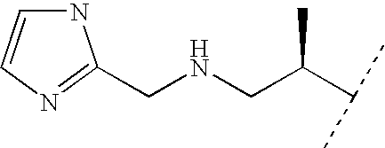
N(CC(C(C)C)C)CC1=NC=CN1
